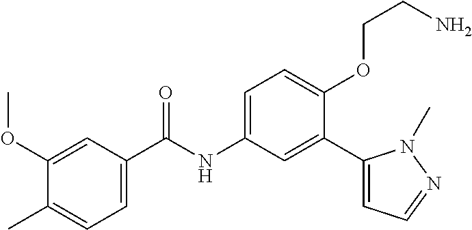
C1(OC)=CC(C(=O)NC2=CC=C(OCCN)C(C3=CC=NN3C)=C2)=CC=C1C
